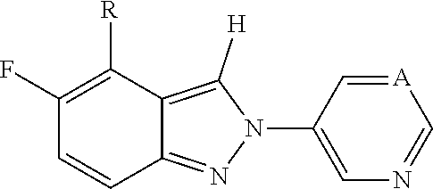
C1(F)=C([R])C2=C([H])N(C3=CN=C[A]=C3)N=C2C=C1
